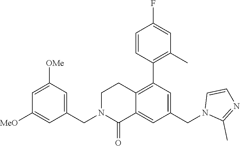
C1(CN2C(=O)C3=CC(CN4C(C)=NC=C4)=CC(C4=C(C)C=C(F)C=C4)=C3CC2)=CC([OMe])=CC([MeO])=C1
